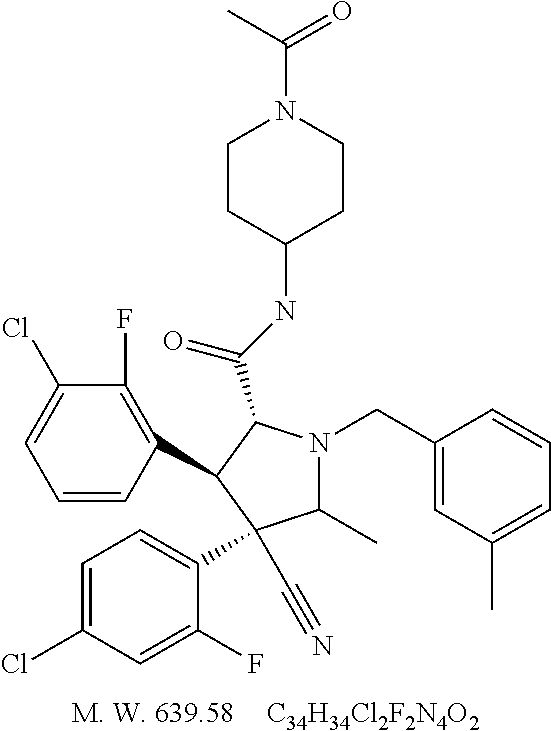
[C34H34Cl2F2N4O2].C1(F)=C(C2C(C(NC3CCN(C(C)=O)CC3)=O)N(CC3=CC(C)=CC=C3)C(C)C2(C#N)C2=CC=C(Cl)C=C2F)C=CC=C1Cl
